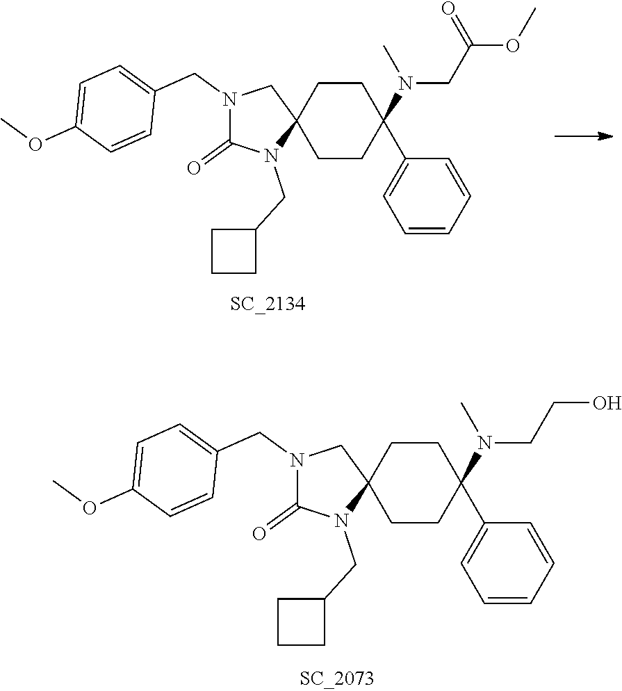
N1(CC2=CC=C(OC)C=C2)C(=O)N(CC2CCC2)C2(C1)CCC(C1=CC=CC=C1)(N(C)CC(OC)=O)CC2.N1(CC2=CC=C(OC)C=C2)C(=O)N(CC2CCC2)C2(C1)CCC(C1=CC=CC=C1)(N(C)CCO)CC2
